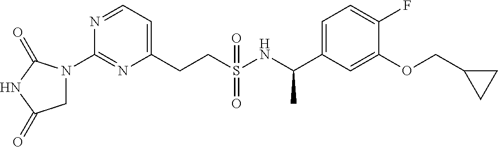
N1=CC=C(CCS(NC(C2=CC=C(F)C(OCC3CC3)=C2)C)(=O)=O)N=C1N1CC(=O)NC1=O
